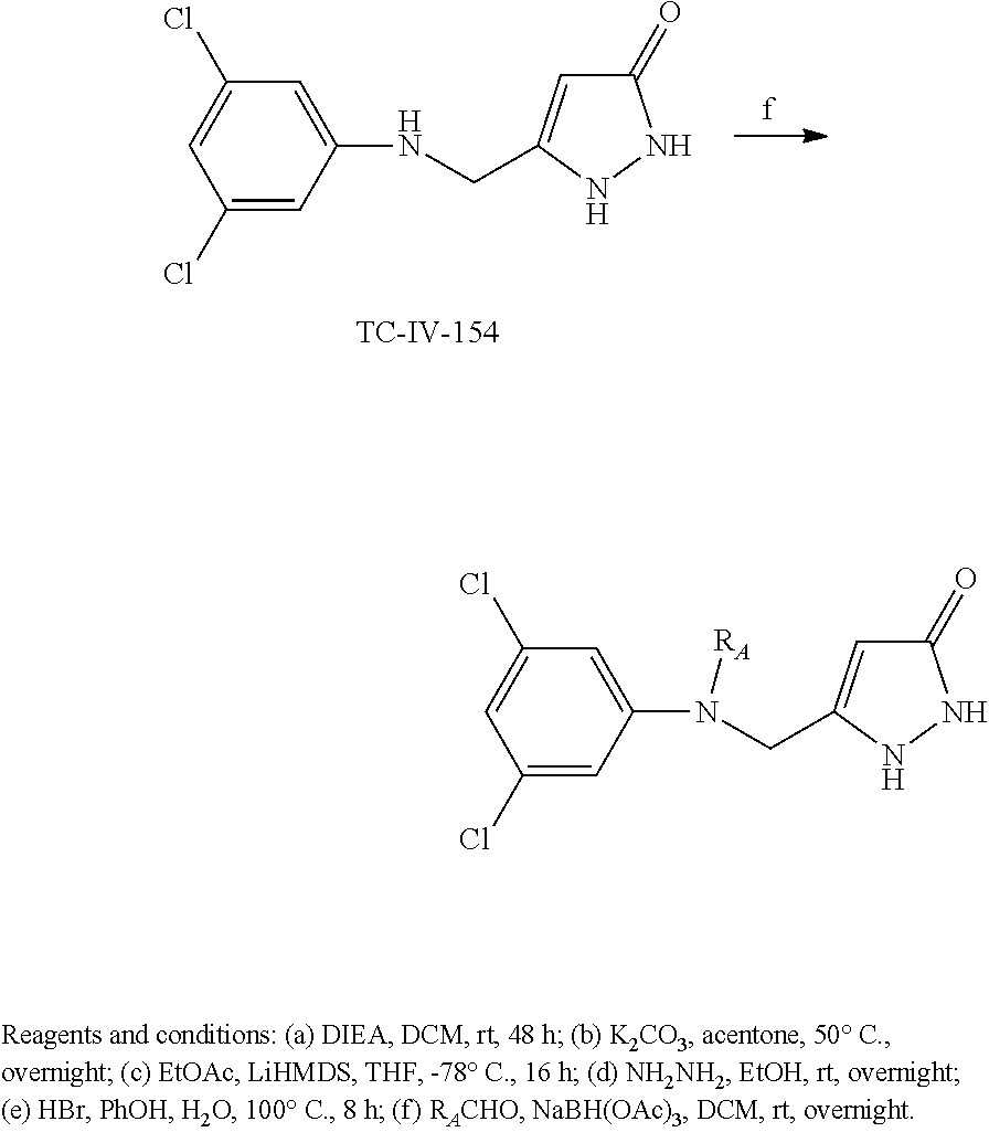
C1=C(CNC2=CC(Cl)=CC(Cl)=C2)NNC1=O.C1=C(CN(C2=CC(Cl)=CC(Cl)=C2)[RA])NNC1=O
